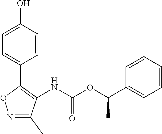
C1=C(O)C=CC(C2=C(NC(OC(C3=CC=CC=C3)C)=O)C(C)=NO2)=C1
